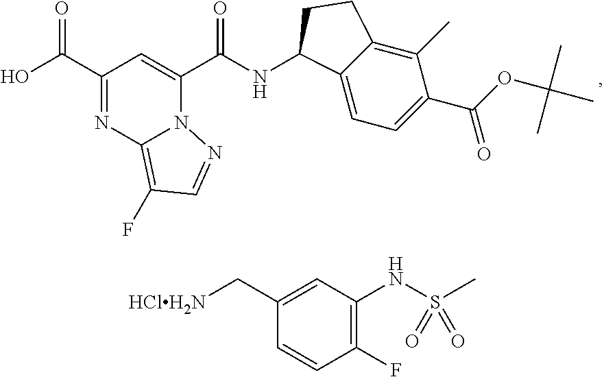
C(=O)(C1=CC(C(=O)O)=NC2=C(F)C=NN21)NC1C2=CC=C(C(OC(C)(C)C)=O)C(C)=C2CC1.C1(NS(C)(=O)=O)=C(F)C=CC(C[HClH2N])=C1
